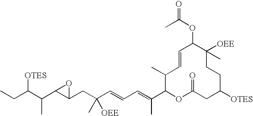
CCC(C(C1C(CC(C=CC=C(C2OC(=O)CC([OTES])CCC([OEE])(C)C(OC(C)=O)C=CC2C)C)([OEE])C)O1)C)[OTES]
